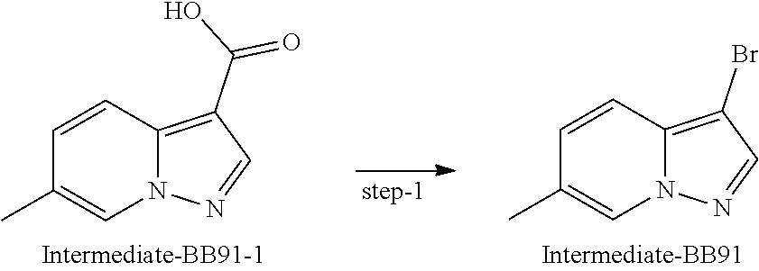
C1=CC2=C(C(O)=O)C=NN2C=C1C.C1=CC2=C(Br)C=NN2C=C1C
